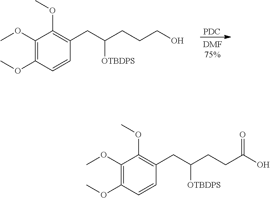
[PDC].C1(OC)=C(OC)C=CC(CC(CCCO)[OTBDPS])=C1OC.C1(OC)=C(OC)C=CC(CC(CCC(O)=O)[OTBDPS])=C1OC
